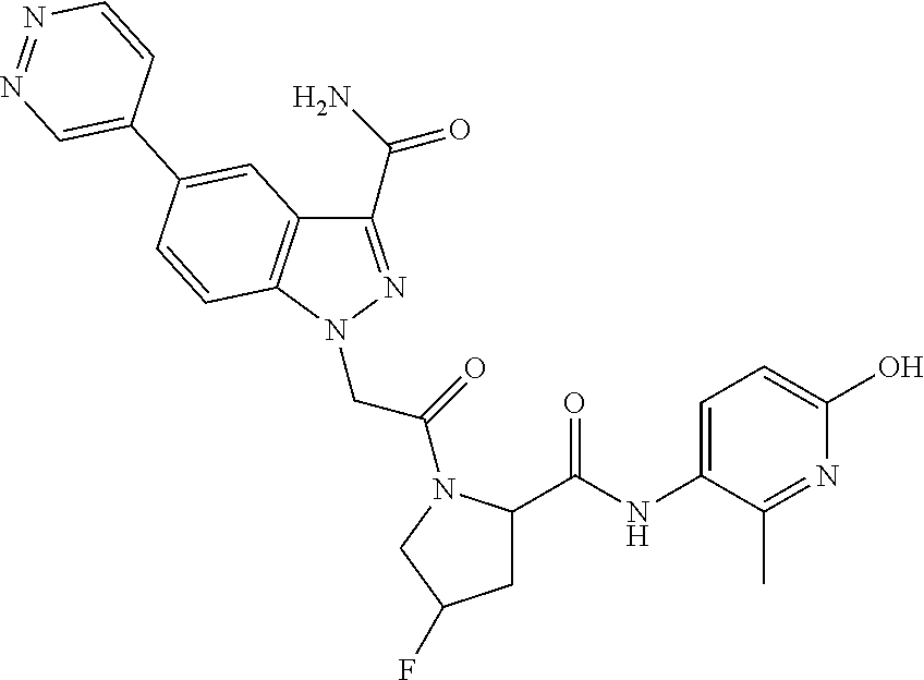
C1(C(N)=O)=NN(CC(=O)N2C(C(NC3=CC=C(O)N=C3C)=O)CC(F)C2)C2=C1C=C(C1=CN=NC=C1)C=C2
